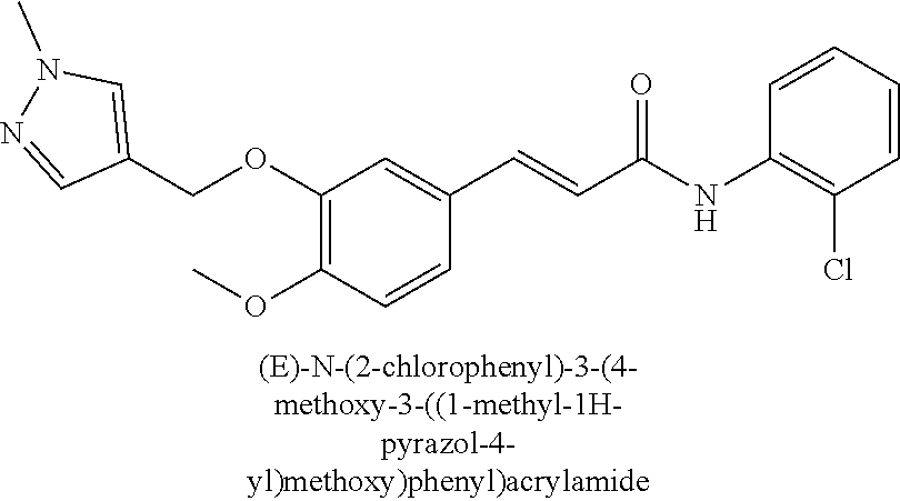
C1(OCC2=CN(C)N=C2)=C(OC)C=CC(C=CC(NC2=C(Cl)C=CC=C2)=O)=C1
